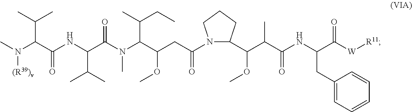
CN(C(C(NC(C(N(C(C(CC(N1C(C(C(C(NC(C([W][R11])=O)CC2=CC=CC=C2)=O)C)OC)CCC1)=O)OC)C(C)CC)C)=O)C(C)C)=O)C(C)C)[(R39)v]
